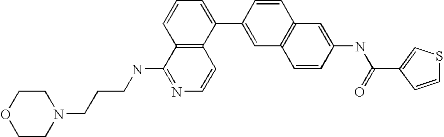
C1=CC2=C(C(C3=CC4=C(C=C3)C=C(NC(=O)C3=CSC=C3)C=C4)=C1)C=CN=C2NCCCN1CCOCC1
